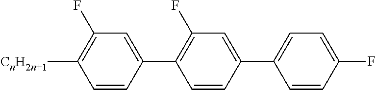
C1=CC(F)=CC=C1C1=CC(F)=C(C2=CC(F)=C([CnH2n+1])C=C2)C=C1
